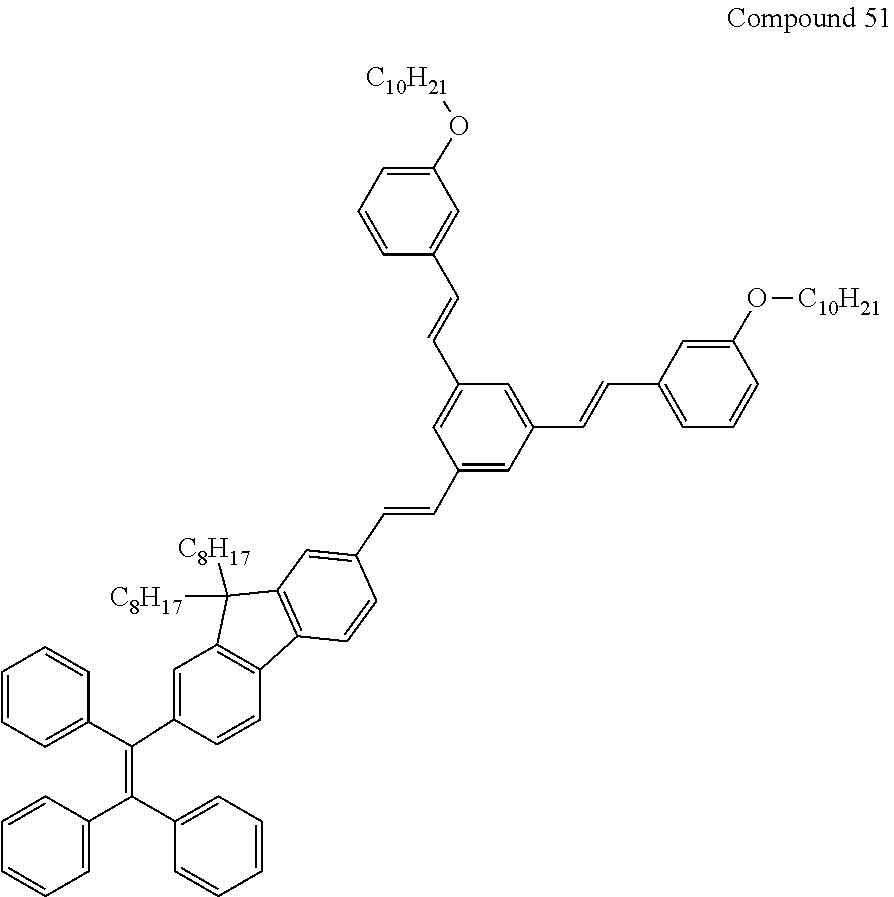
C1=CC=C(C(C2=CC3=C(C4=C(C=C(C=CC5=CC(C=CC6=CC=CC(O[C10H21])=C6)=CC(C=CC6=CC(O[C10H21])=CC=C6)=C5)C=C4)C3([C8H17])[C8H17])C=C2)=C(C2=CC=CC=C2)C2=CC=CC=C2)C=C1
